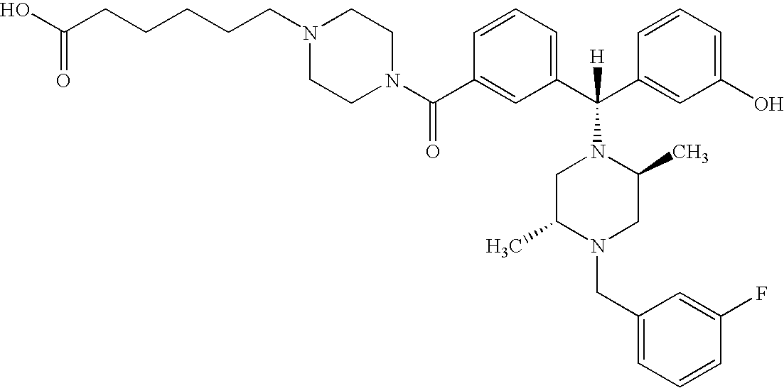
C1(C(N2CCN(CCCCCC(O)=O)CC2)=O)=CC(C(C2=CC(O)=CC=C2)([H])N2CC(C)N(CC3=CC=CC(F)=C3)CC2C)=CC=C1
